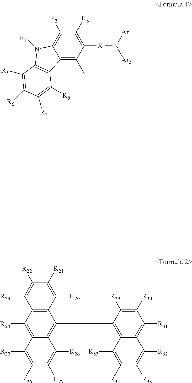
C12=C(C)C([X1]N([Ar2])[Ar1])=C([R3])C([R2])=C1N([R1])C1=C2C([R8])=C([R7])C([R6])=C1[R5].C12=C(C([R24])=C3C(=C1C1=C4C(=C([R31])C([R30])=C1[R29])C([R32])=C([R33])C([R34])=C4[R35])C([R28])=C([R27])C([R26])=C3[R25])C([R23])=C([R22])C([R21])=C2[R20]
